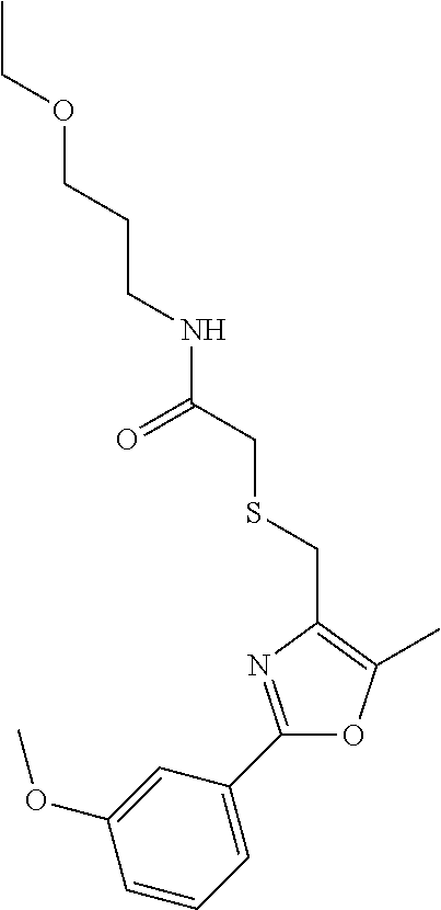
C(CNC(CSCC1=C(C)OC(C2=CC=CC(OC)=C2)=N1)=O)COCC
